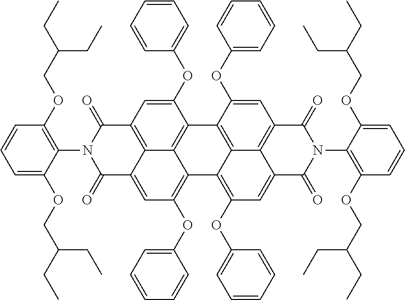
C1(OC2=CC=CC=C2)=CC2=C3C4=C1C1=C5C6=C(C=C1OC1=CC=CC=C1)C(=O)N(C1=C(OCC(CC)CC)C=CC=C1OCC(CC)CC)C(=O)C6=CC(OC1=CC=CC=C1)=C5C4=C(OC1=CC=CC=C1)C=C3C(=O)N(C1=C(OCC(CC)CC)C=CC=C1OCC(CC)CC)C2=O
